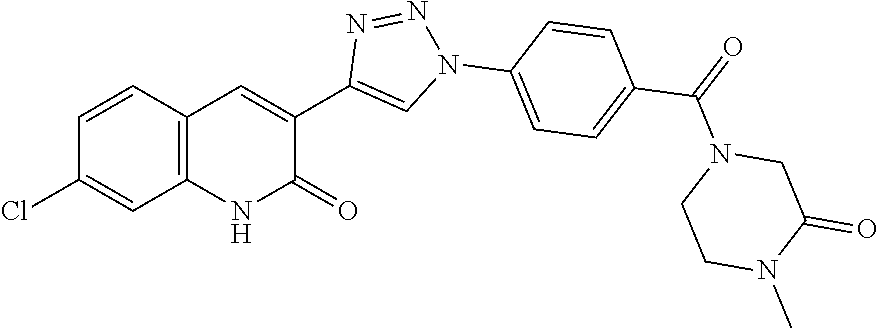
C1=CC2=C(C=C1Cl)NC(=O)C(C1=CN(C3=CC=C(C(=O)N4CCN(C)C(=O)C4)C=C3)N=N1)=C2
